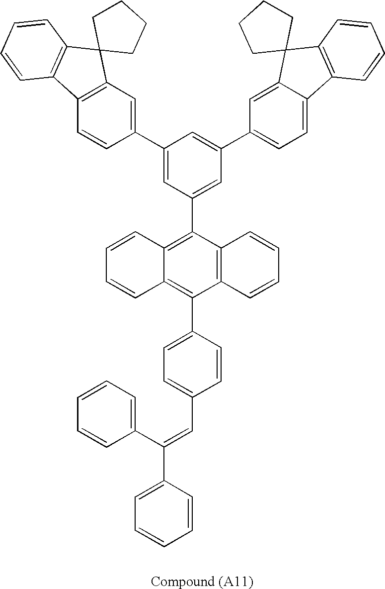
C1=CC2=C(C3=CC(C4=CC=C5C(=C4)C4(C6=C5C=CC=C6)CCCC4)=CC(C4=CC5=C(C=C4)C4=C(C56CCCC6)C=CC=C4)=C3)C3=C(C(C4=CC=C(C=C(C5=CC=CC=C5)C5=CC=CC=C5)C=C4)=C2C=C1)C=CC=C3
